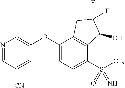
N1=CC([CN])=CC(OC2=CC=C(S([CF3])(=O)=N)C3=C2CC(F)(F)C3O)=C1
